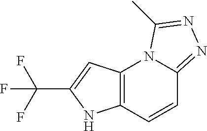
C12=C(C=CC3=NN=C(C)N13)NC(C(F)(F)F)=C2
